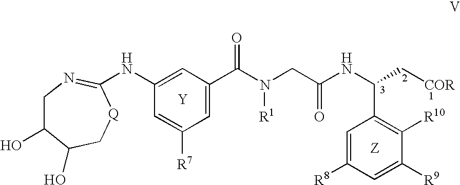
[Y].[Z].N(C1=CC(C(N(CC(NC(C[COR])C2=C([R10])C([R9])=CC([R8])=C2)=O)[R1])=O)=CC([R7])=C1)C1=NCC(O)C(O)C[Q]1
